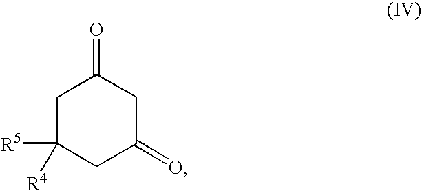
C1C([R5])([R4])CC(=O)CC1=O
